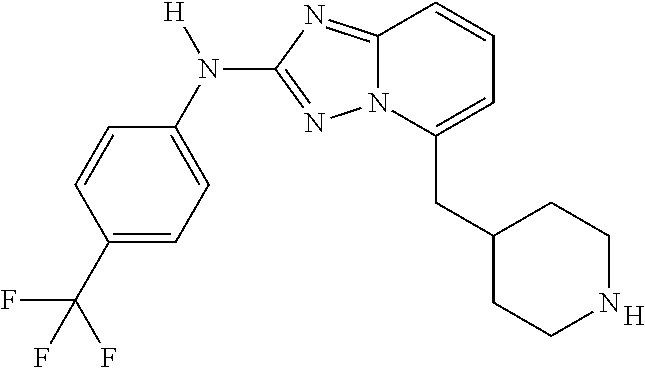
C1=CC(C(F)(F)F)=CC=C1N([H])C1=NN2C(=N1)C=CC=C2CC1CCNCC1.[H]
